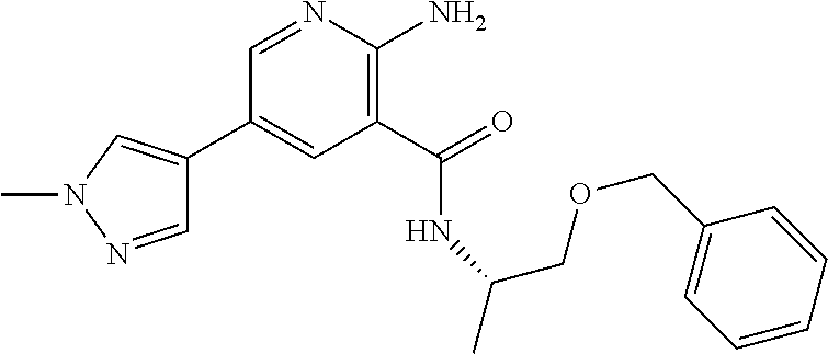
C1(C2=CN(C)N=C2)=CC(C(=O)NC(COCC2=CC=CC=C2)C)=C(N)N=C1
